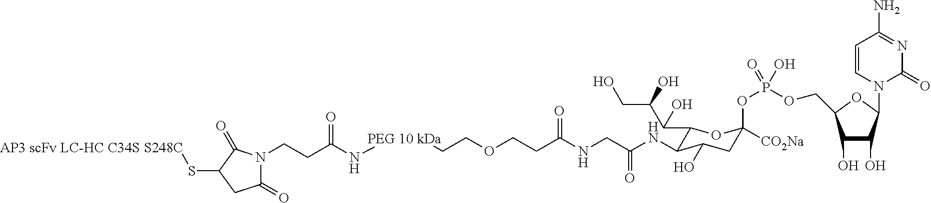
C1(=O)N(CCC(N[PEG 10 kDa]CCOCCC(NCC(NC2C(C(C(CO)O)O)OC(OP(OCC3C(O)C(O)C(N4C(=O)N=C(N)C=C4)O3)(O)=O)([CO2Na])CC2O)=O)=O)=O)C(=O)C(S[AP3 scFv LC-HC C34S S248C])C1
